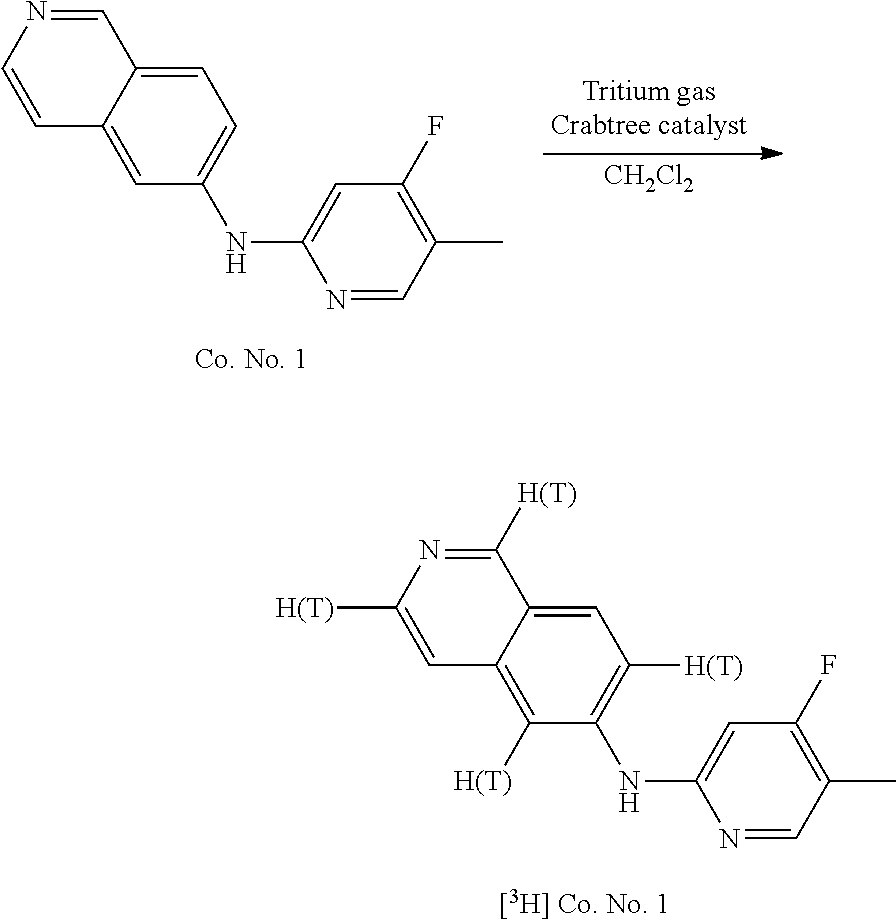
[CH2Cl2].C1=C2C(=CC(NC3=CC(F)=C(C)C=N3)=C1)C=CN=C2.C1=C2C(=C([H(T)])C(NC3=CC(F)=C(C)C=N3)=C1[H(T)])C=C([H(T)])N=C2[H(T)]
